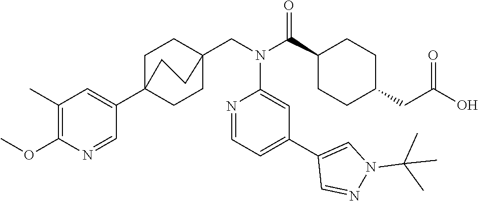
C1(C(N(CC23CCC(C4=CC(C)=C(OC)N=C4)(CC2)CC3)C2=CC(C3=CN(C(C)(C)C)N=C3)=CC=N2)=O)CCC(CC(O)=O)CC1
